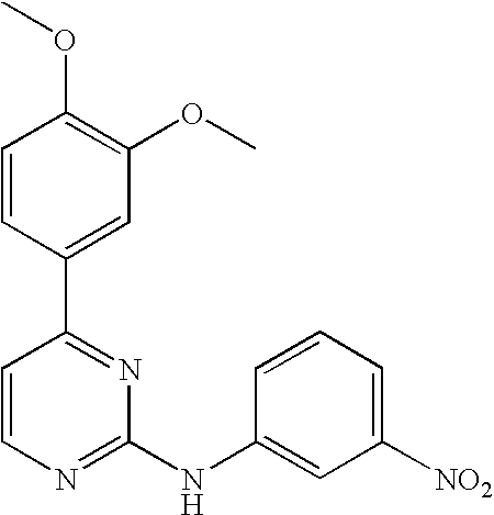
C1=CC(C2=NC(NC3=CC([NO2])=CC=C3)=NC=C2)=CC(OC)=C1OC
